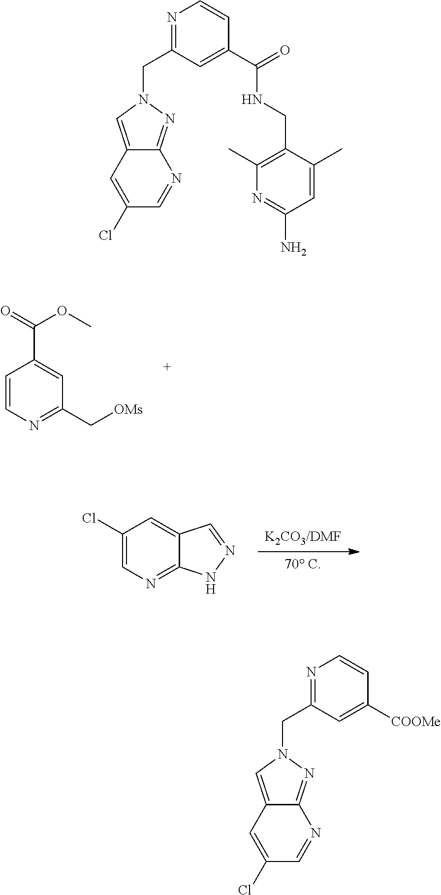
[K2CO3/DMF].[70 C].C1(Cl)=CN=C2C(=C1)C=NN2.C1=CN=C(C[OMs])C=C1C(=O)OC.C12=CN(CC3=NC=CC(C(=O)NCC4=C(C)N=C(N)C=C4C)=C3)N=C1N=CC(Cl)=C2.C12=CN(CC3=NC=CC([COOMe])=C3)N=C1N=CC(Cl)=C2
